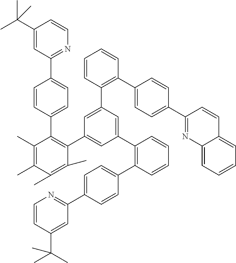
C1(C(C)(C)C)=CC(C2=CC=C(C3=C(C4=CC(C5=C(C6=CC=C(C7=NC=CC(C(C)(C)C)=C7)C=C6)C=CC=C5)=CC(C5=C(C6=CC=C(C7=NC8=CC=CC=C8C=C7)C=C6)C=CC=C5)=C4)C(C)=C(C)C(C)=C3C)C=C2)=NC=C1
